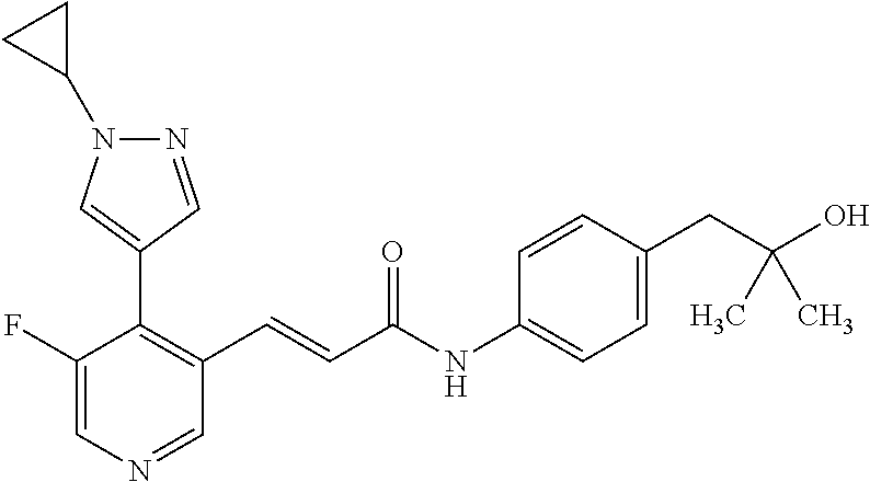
C1(F)=CN=CC(C=CC(NC2=CC=C(CC(O)(C)C)C=C2)=O)=C1C1=CN(C2CC2)N=C1
